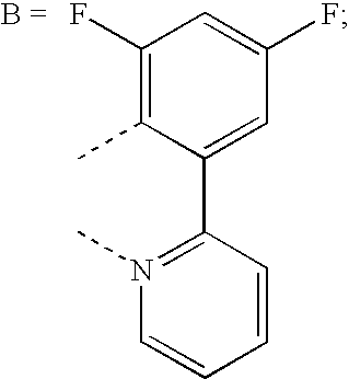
C1(F)=C(C)C(C2=N(C)C=CC=C2)=CC(F)=C1
